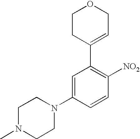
C1N(C)CCN(C2=CC(C3=CCOCC3)=C([NO2])C=C2)C1
